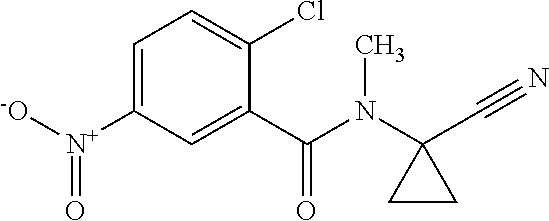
C1=C([N+]([-O])=O)C=C(C(N(C)C2(C#N)CC2)=O)C(Cl)=C1
